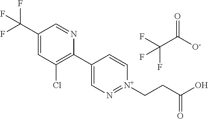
C1(C(F)(F)F)=CC(Cl)=C(C2=CN=[N+](CCC(O)=O)C=C2)N=C1.O=C([O-])C(F)(F)F
